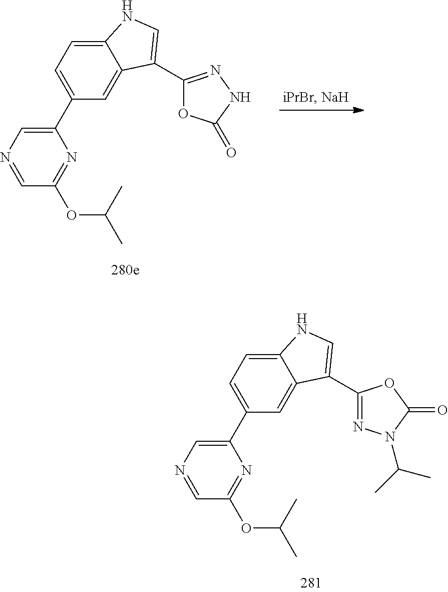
C12=CC=C(C3=CN=CC(OC(C)C)=N3)C=C1C(C1=NNC(=O)O1)=CN2.C12=CC=C(C3=CN=CC(OC(C)C)=N3)C=C1C(C1=NN(C(C)C)C(=O)O1)=CN2
